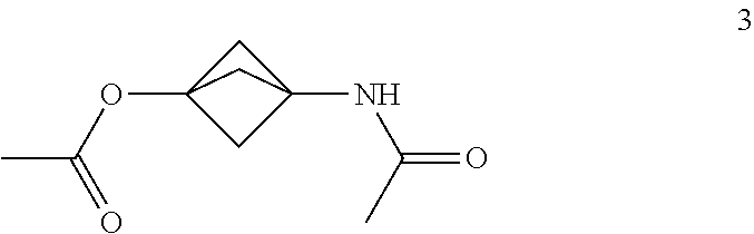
C1C2(NC(=O)C)CC1(OC(C)=O)C2
